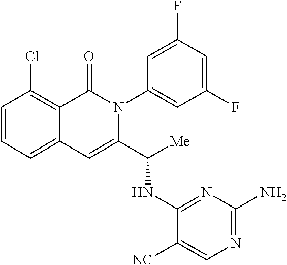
ClC1=C2C(=CC=C1)C=C(C([Me])NC1=NC(N)=NC=C1[NC])N(C1=CC(F)=CC(F)=C1)C2=O
